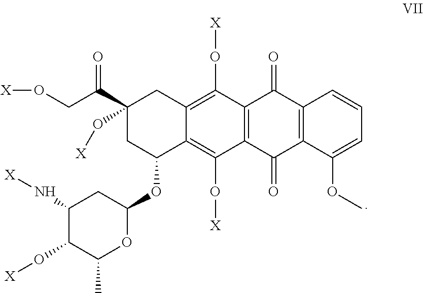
C12=C(C(O[X])=C3C(=C1O[X])C(OC1CC(N[X])C(O[X])C(C)O1)CC(C(=O)CO[X])(O[X])C3)C(=O)C1=C(C2=O)C(OC)=CC=C1
